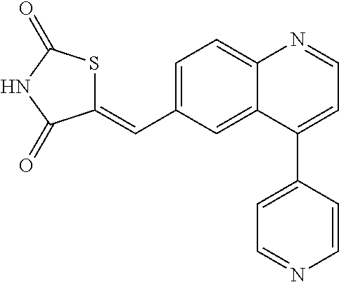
C1(=CC2=CC=C3C(=C2)C(C2=CC=NC=C2)=CC=N3)SC(=O)NC1=O
